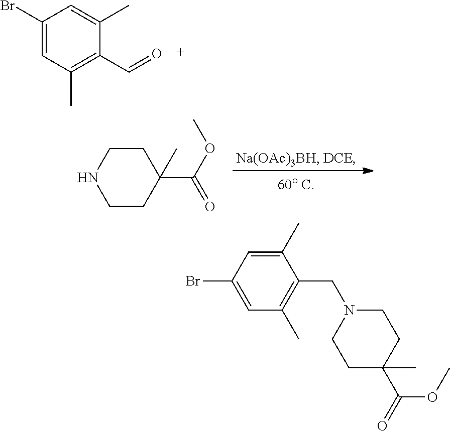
C1(CN2CCC(C(=O)OC)(C)CC2)=C(C)C=C(Br)C=C1C.C1(C(OC)=O)(C)CCNCC1.C1(Br)=CC(C)=C(C=O)C(C)=C1
